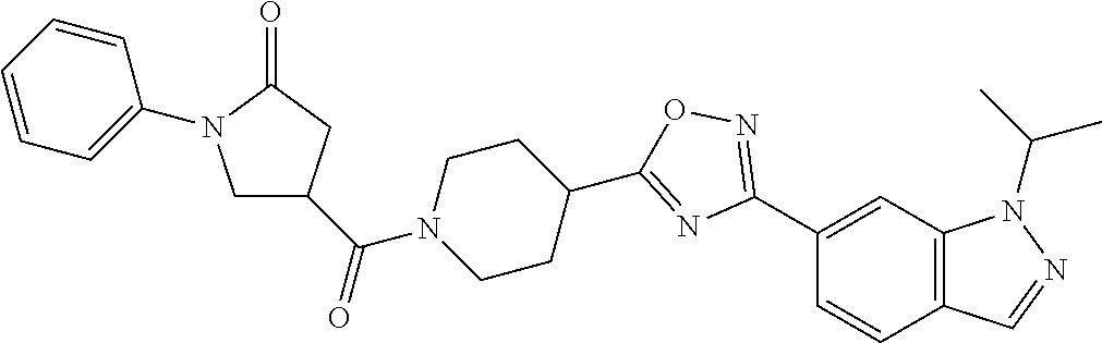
C1(C2=NOC(C3CCN(C(C4CN(C5=CC=CC=C5)C(=O)C4)=O)CC3)=N2)=CC2=C(C=C1)C=NN2C(C)C
